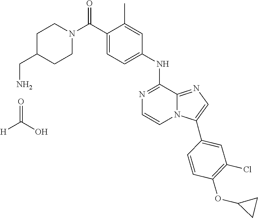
C1N(C(C2=CC=C(NC3=NC=CN4C3=NC=C4C3=CC(Cl)=C(OC4CC4)C=C3)C=C2C)=O)CCC(CN)C1.[H]C(O)=O
